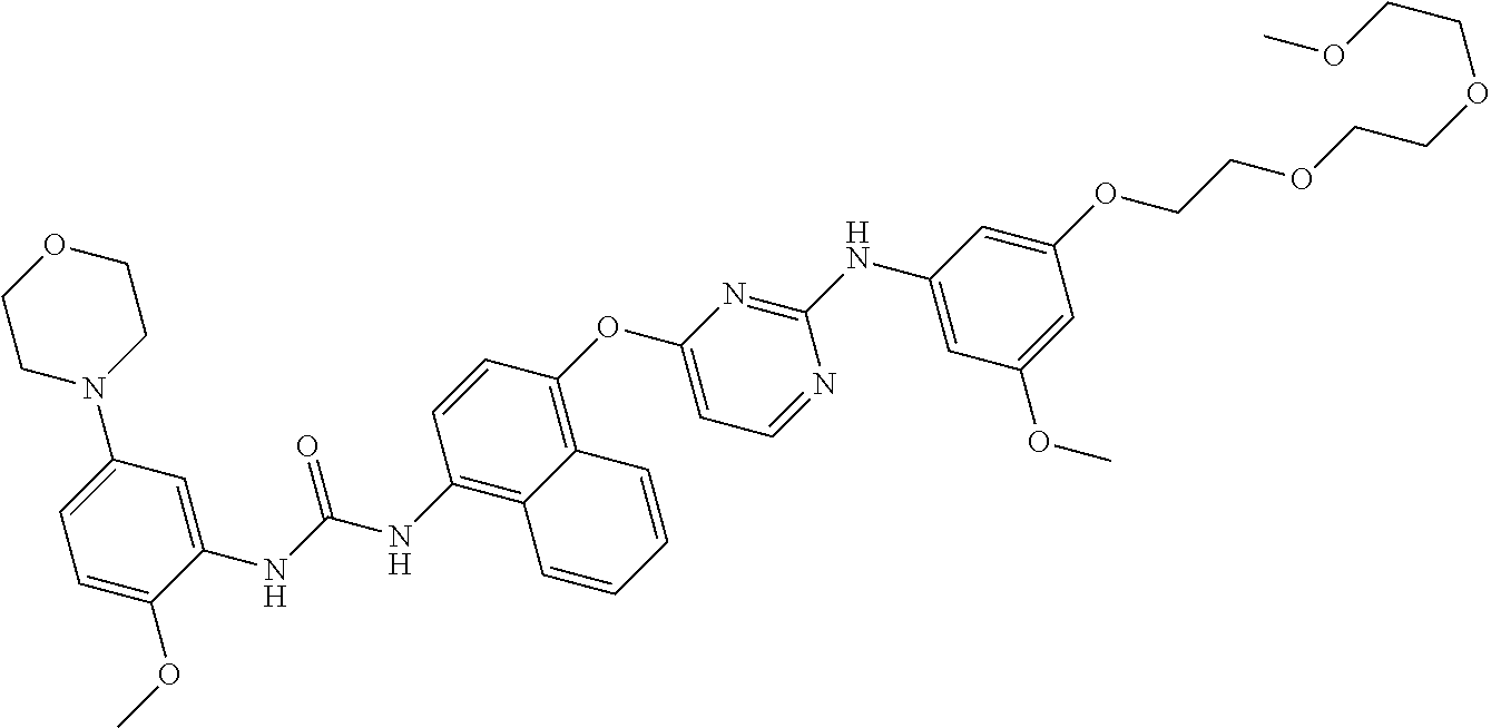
C1(NC(NC2=C3C(=C(OC4=CC=NC(NC5=CC(OC)=CC(OCCOCCOCCOC)=C5)=N4)C=C2)C=CC=C3)=O)=CC(N2CCOCC2)=CC=C1OC
